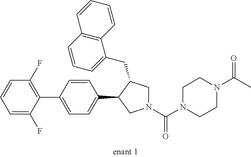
C1(C2=CC=C(C3CN(C(=O)N4CCN(C(=O)C)CC4)CC3CC3=CC=CC4=C3C=CC=C4)C=C2)=C(F)C=CC=C1F
